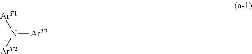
[ArT3]N([ArT2])[ArT1]
